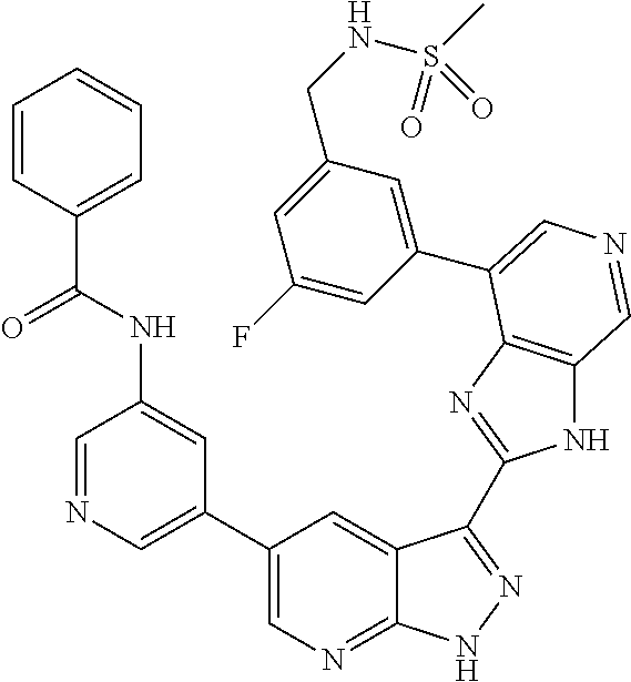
C1(C2=CN=CC(NC(C3=CC=CC=C3)=O)=C2)=CN=C2C(=C1)C(C1=NC3=C(N1)C=NC=C3C1=CC(CNS(C)(=O)=O)=CC(F)=C1)=NN2
